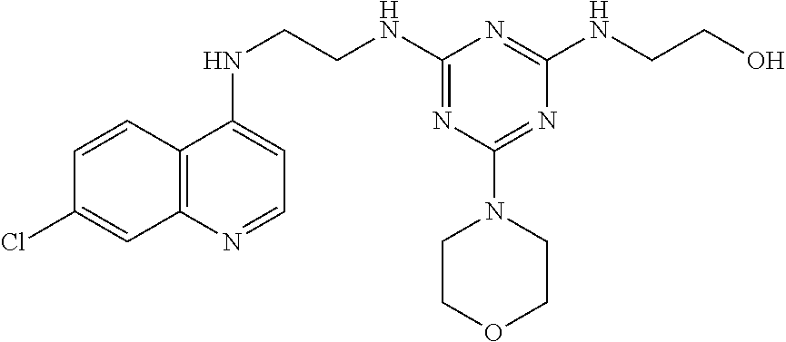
C1=CC2=C(C=C1Cl)N=CC=C2NCCNC1=NC(N2CCOCC2)=NC(NCCO)=N1
